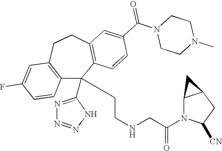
C1(F)=CC2=C(C=C1)C(C1=NN=NN1)(CCNCC(N1C([CN])CC3C1C3)=O)C1=C(CC2)C=C(C(N2CCN(C)CC2)=O)C=C1
